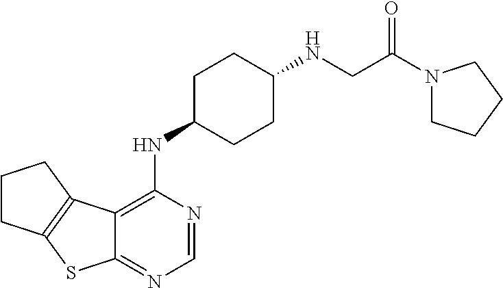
C1CC2=C(C1)C1=C(NC3CCC(NCC(=O)N4CCCC4)CC3)N=CN=C1S2
